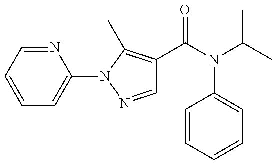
C1=NN(C2=CC=CC=N2)C(C)=C1C(=O)N(C1=CC=CC=C1)C(C)C
